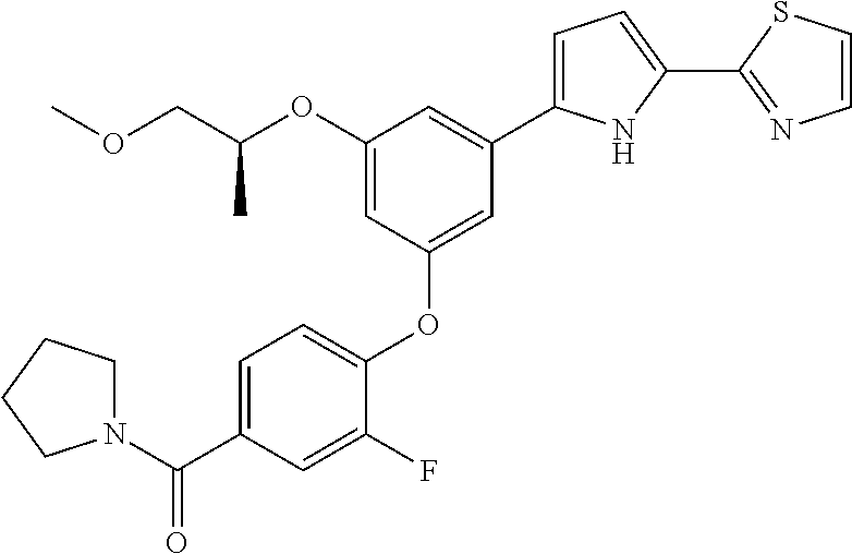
C1(OC(COC)C)=CC(OC2=CC=C(C(N3CCCC3)=O)C=C2F)=CC(C2=CC=C(C3=NC=CS3)N2)=C1
